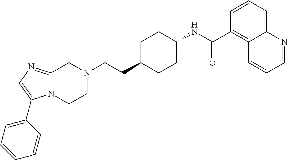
C1=C(C2=CC=CC=C2)N2C(=N1)CN(CCC1CCC(NC(C3=C4C(=CC=C3)N=CC=C4)=O)CC1)CC2
